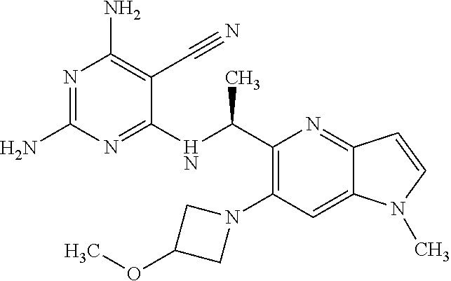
N1=C(N)N=C(NC(C2=C(N3CC(OC)C3)C=C3C(=N2)C=CN3C)C)C(C#N)=C1N
